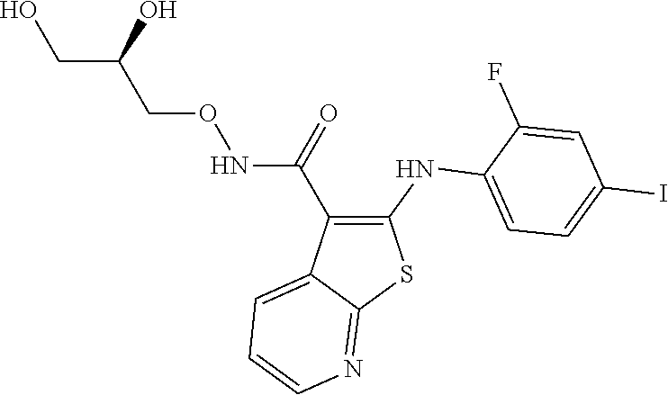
OCC(CONC(C1=C(NC2=CC=C(I)C=C2F)SC2=NC=CC=C12)=O)O
